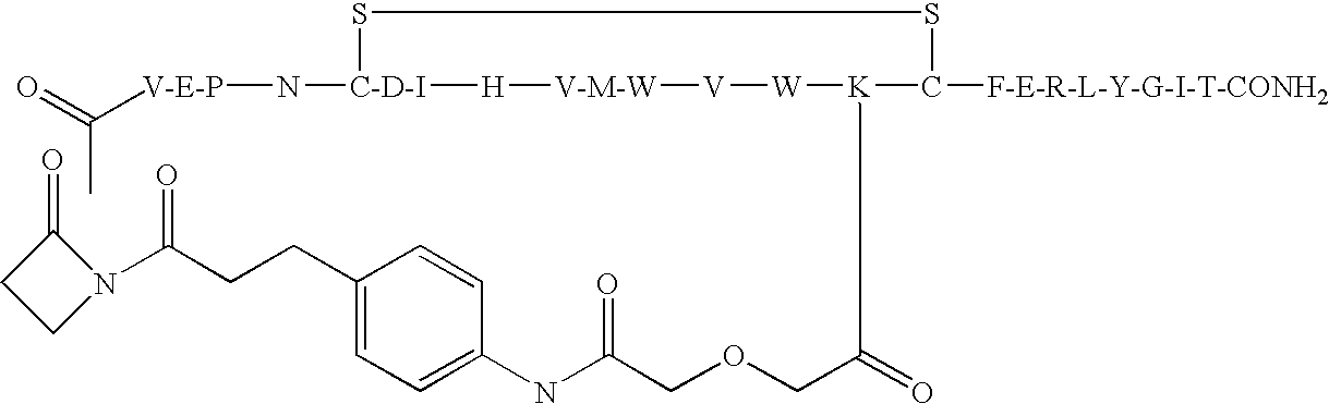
[V-E-P](N[C-D-I]1SSC([F-E-R-L-Y-G-I-T-CONH2])[K](C(COCC(NC2=CC=C(CCC(N3C(=O)CC3)=O)C=C2)=O)=O)[W][V][V-M-W][H]1)C(=O)C
